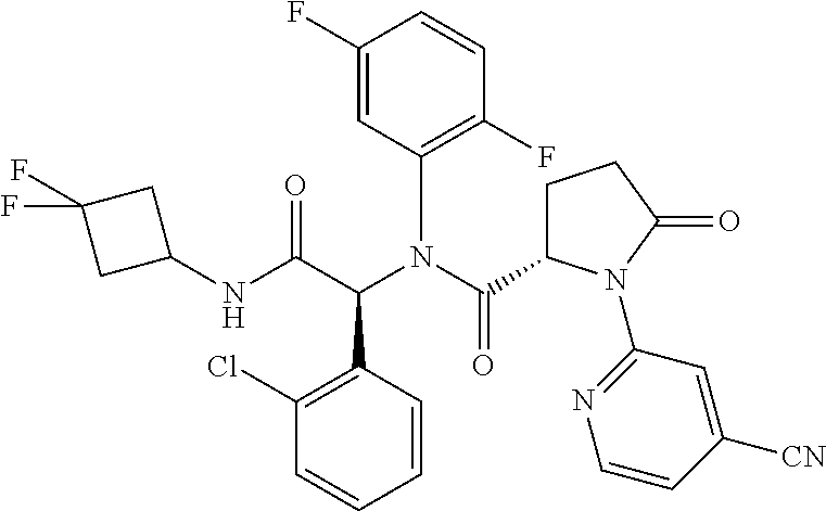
C1(Cl)=C(C(C(NC2CC(F)(F)C2)=O)N(C(C2CCC(=O)N2C2=NC=CC([CN])=C2)=O)C2=C(F)C=CC(F)=C2)C=CC=C1
